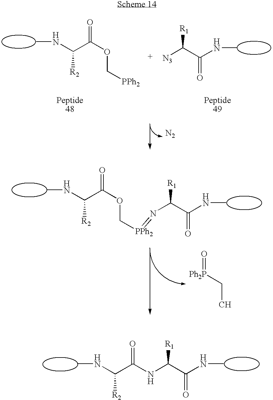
CNC(C(OC[PPh2])=O)[R2].CNC(C([N3])[R1])=O.[N2].[Ph2P](=O)CC.CNC(C(OC[PPh2]=NC(C(NC)=O)[R1])=O)[R2].CNC(C(=O)NC(C(NC)=O)[R1])[R2]
